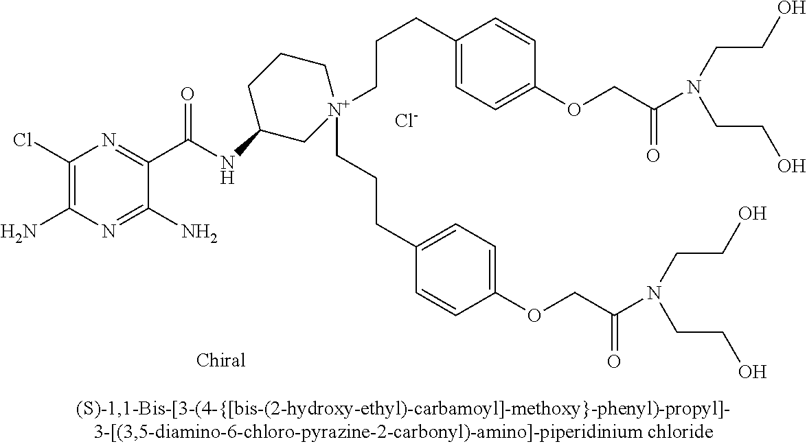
[Cl-].C1(Cl)=C(N)N=C(N)C(C(=O)NC2C[N+](CCCC3=CC=C(OCC(N(CCO)CCO)=O)C=C3)(CCCC3=CC=C(OCC(=O)N(CCO)CCO)C=C3)CCC2)=N1
